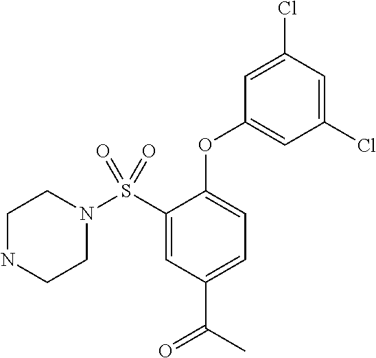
N1(S(C2=CC(C(C)=O)=CC=C2OC2=CC(Cl)=CC(Cl)=C2)(=O)=O)CCNCC1
